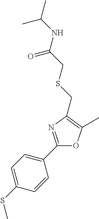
C1=C(SC)C=CC(C2=NC(CSCC(NC(C)C)=O)=C(C)O2)=C1
